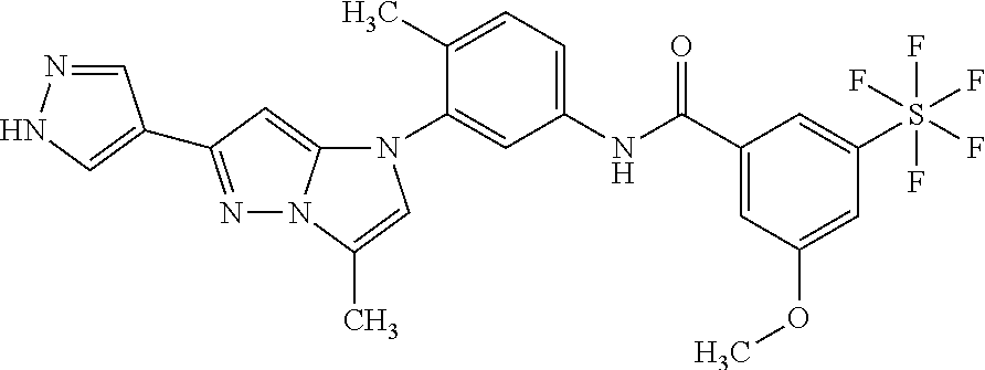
C1(C)=CC=C(NC(C2=CC(OC)=CC(S(F)(F)(F)(F)F)=C2)=O)C=C1N1C2=CC(C3=CNN=C3)=NN2C(C)=C1
